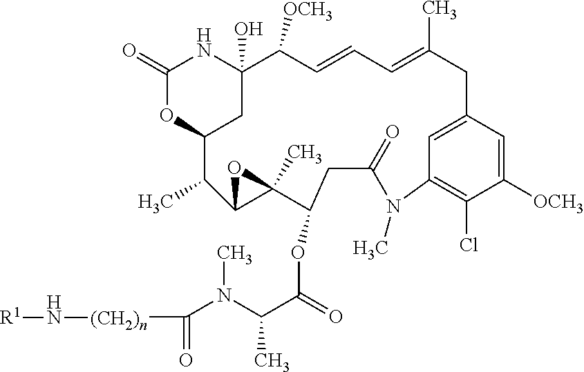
C(C(=O)OC1C2(C)OC2C(C)C2OC(=O)NC(O)(C2)C([OCH3])C=CC=C(C)CC2=CC(=C(Cl)C([OCH3])=C2)N(C)C(=O)C1)(N(C([(CH2)n]N[R1])=O)C)C
